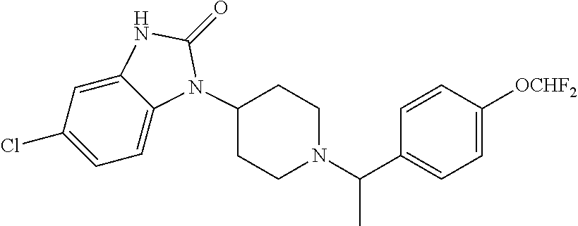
C1(Cl)=CC=C2C(=C1)NC(=O)N2C1CCN(C(C2=CC=C([OCHF2])C=C2)C)CC1
